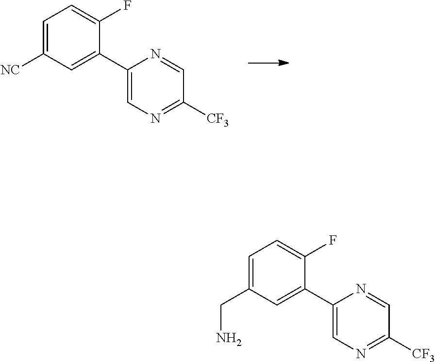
C1=C([NC])C=C(C2=CN=C([CF3])C=N2)C(F)=C1.C1=C(CN)C=C(C2=CN=C([CF3])C=N2)C(F)=C1
